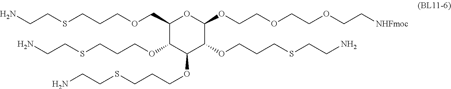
C1(COCCCSCCN)C(OCCCSCCN)C(OCCCSCCN)C(OCCCSCCN)C(OCCOCCOCC[NHFmoc])O1
